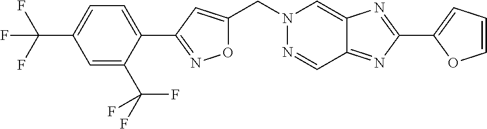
O1C(CN2N=CC3=NC(C4=CC=CO4)=NC3=C2)=CC(C2=CC=C(C(F)(F)F)C=C2C(F)(F)F)=N1
